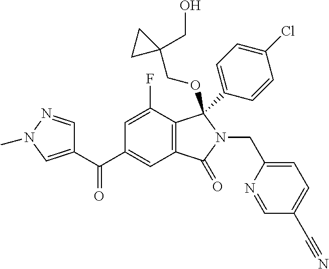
C1=C(F)C2=C(C=C1C(=O)C1=CN(C)N=C1)C(=O)N(CC1=CC=C(C#N)C=N1)C2(C1=CC=C(Cl)C=C1)OCC1(CO)CC1
